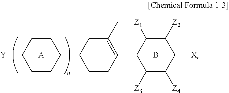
C1([Y])CCC(C2CCC(C3C([Z3])C([Z4])C([X])C([Z2])C3[Z1])=C(C)C2)CC1.[A].B
